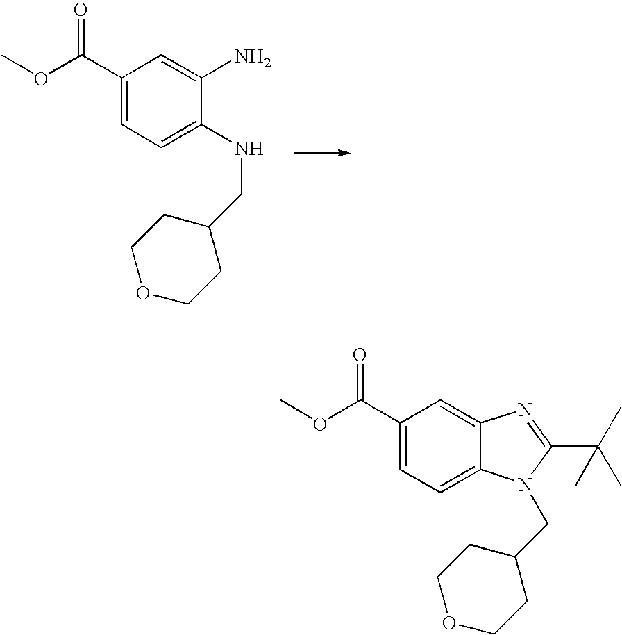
C1(C(OC)=O)=CC=C(NCC2CCOCC2)C(N)=C1.C1(C(OC)=O)=CC=C2C(=C1)N=C(C(C)(C)C)N2CC1CCOCC1
